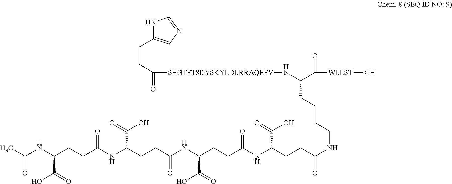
N1C(CCC([SHGTFTSDYSKYLDLRRAQEFV]NC(C([WLLST]O)=O)CCCCNC(=O)CCC(NC(CCC(NC(CCC(NC(CCC(NC(C)=O)C(O)=O)=O)C(O)=O)=O)C(=O)O)=O)C(=O)O)=O)=CN=C1
